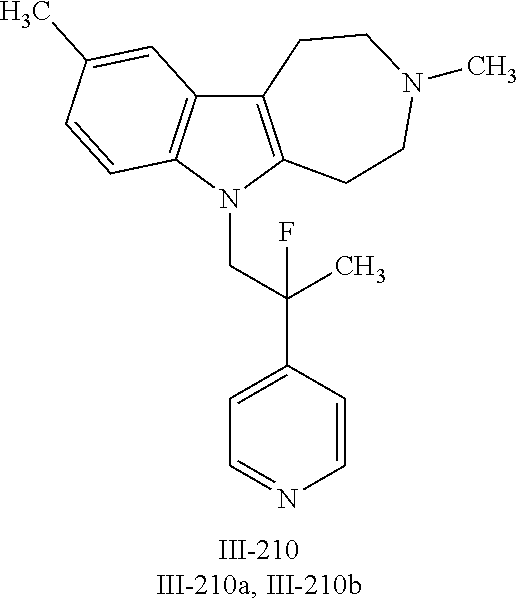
N1(CC(C2=CC=NC=C2)(C)F)C2=C(C3=C1C=CC(C)=C3)CCN(C)CC2
